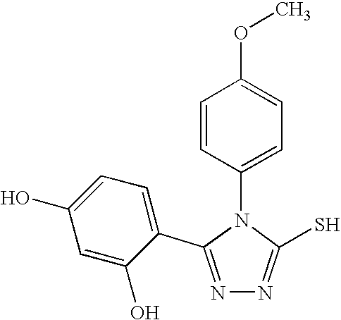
N1=C(C2=CC=C(O)C=C2O)N(C2=CC=C(OC)C=C2)C(S)=N1
